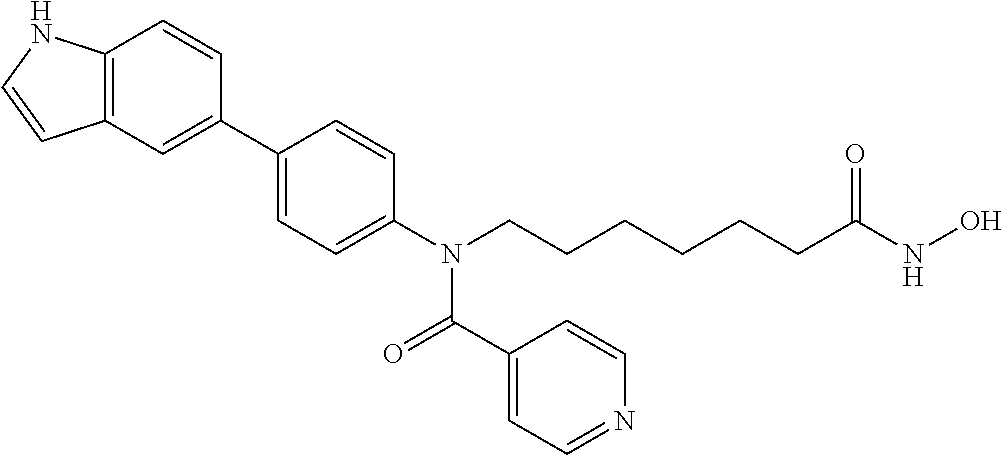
C12=C(C=C(C3=CC=C(N(CCCCCCC(NO)=O)C(C4=CC=NC=C4)=O)C=C3)C=C1)C=CN2
